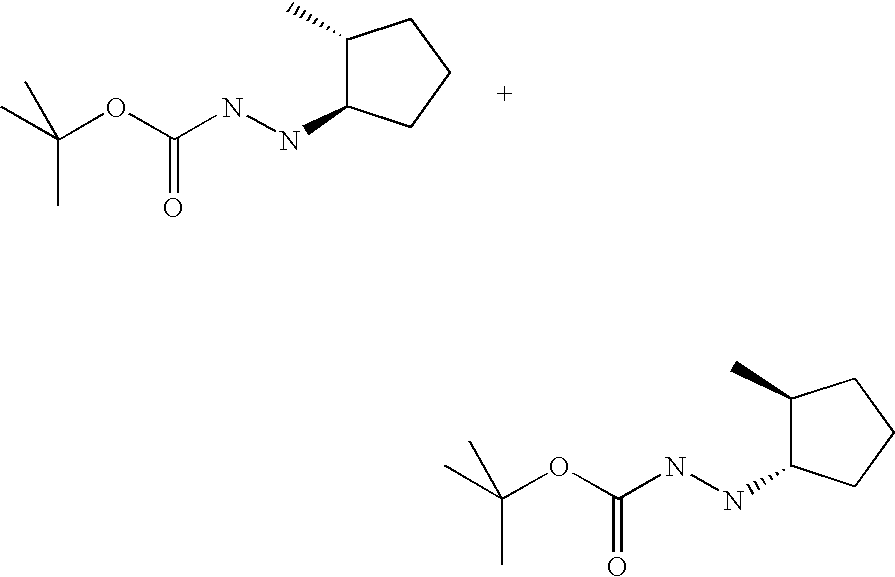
C1(C)C(NNC(OC(C)(C)C)=O)CCC1.C1(C)C(NNC(OC(C)(C)C)=O)CCC1
